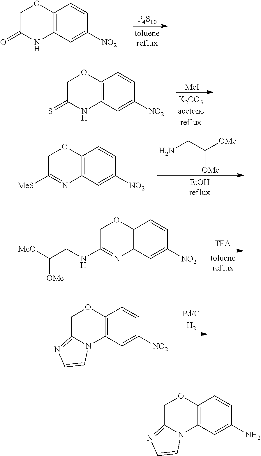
C12=C(C=C([NO2])C=C1)NC(=O)CO2.[P4S10].C12=C(C=C([NO2])C=C1)NC(=S)CO2.[MeI].C12=C(C=C([NO2])C=C1)N=C([MeS])CO2.NCC([OMe])[OMe].C12=C(C=C([NO2])C=C1)N=C(NCC([MeO])[OMe])CO2.C12=C(C=C([NO2])C=C1)N1C(=NC=C1)CO2.C12=C(C=C(N)C=C1)N1C(=NC=C1)CO2
